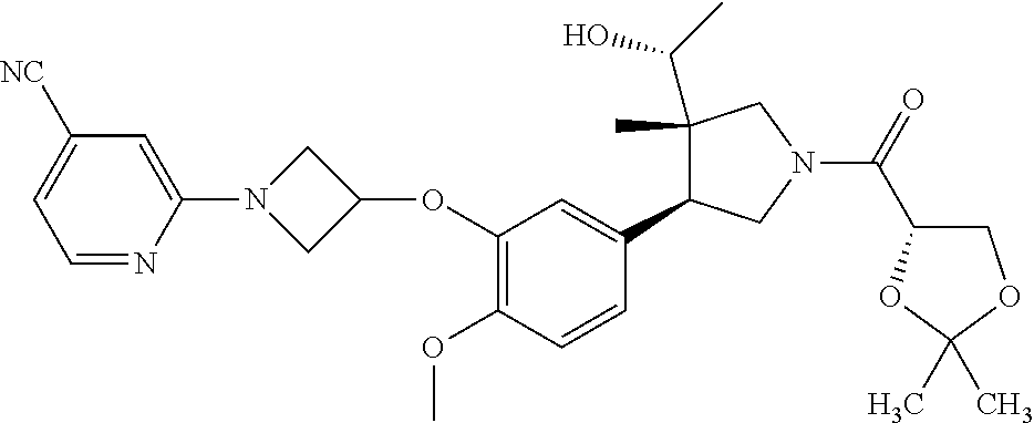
C1([NC])=CC=NC(N2CC(OC3=C(OC)C=CC(C4C(C(O)C)(C)CN(C(C5COC(C)(C)O5)=O)C4)=C3)C2)=C1
